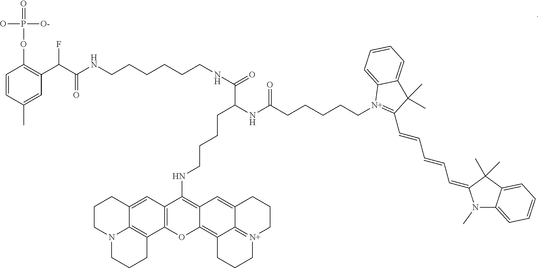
C1=CC(C)=CC(C(C(NCCCCCCNC(=O)C(NC(CCCCC[N+]2=C(C=CC=CC=C3N(C)C4=CC=CC=C4C3(C)C)C(C)(C)C3=CC=CC=C23)=O)CCCCNC2=C3C(=C4C5=[N+](CCCC5=C3)CCC4)OC3=C2C=C2C4=C3CCCN4CCC2)=O)F)=C1OP(=O)([O-])O
